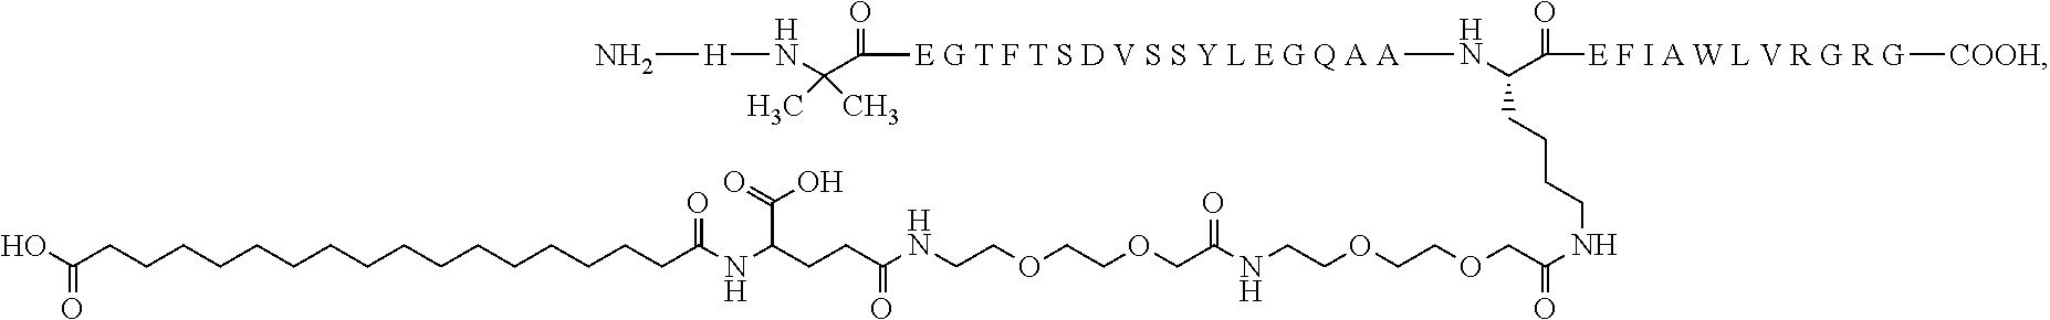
OC(CCCCCCCCCCCCCCCCC(=O)NC(C(O)=O)CCC(NCCOCCOCC(=O)NCCOCCOCC(NCCCCC(N[E G T F T S D V S S Y L E G Q A A]C(=O)C(N[H]N)(C)C)C(=O)[E F I A W L V R G R G][COOH])=O)=O)=O
